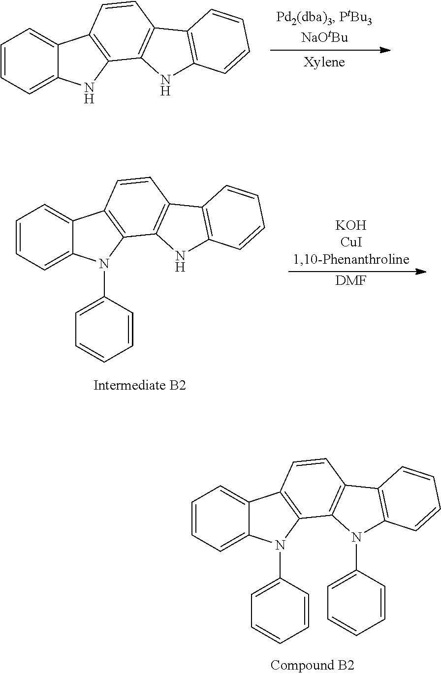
C1=CC=C2C(=C1)C1=C(N2)C2=C(C=C1)C1=C(N2)C=CC=C1.C1=CC=C2C(=C1)C1=C(N2C2=CC=CC=C2)C2=C(C=C1)C1=C(N2C2=CC=CC=C2)C=CC=C1.[DMF].C1=CC=C2C(=C1)C1=C(N2C2=CC=CC=C2)C2=C(C=C1)C1=C(N2)C=CC=C1
